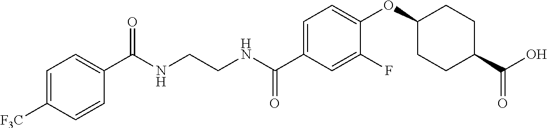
C1(C(NCCNC(C2=CC=C(OC3CCC(C(O)=O)CC3)C(F)=C2)=O)=O)=CC=C([F3C])C=C1
